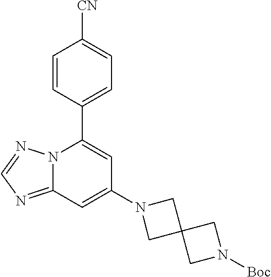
C12=NC=NN1C(C1=CC=C([CN])C=C1)=CC(N1CC3(C1)CN([Boc])C3)=C2
